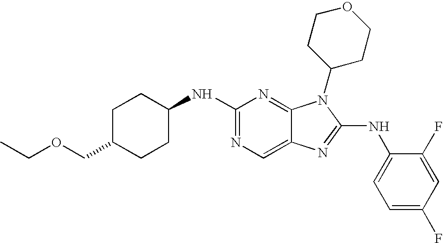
N1=C(NC2CCC(COCC)CC2)N=C2C(=C1)N=C(NC1=CC=C(F)C=C1F)N2C1CCOCC1
